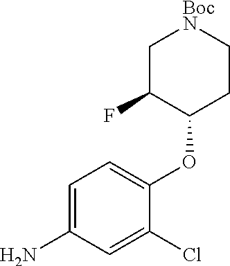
C1C(F)C(OC2=CC=C(N)C=C2Cl)CC[BocN]1
